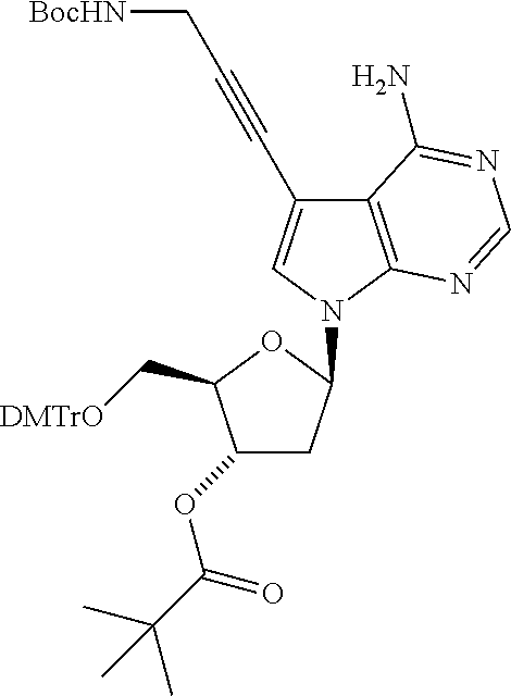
C1(OC(C(C)(C)C)=O)CC(N2C=C(C#CC[BocHN])C3=C2N=CN=C3N)OC1C[DMTrO]
